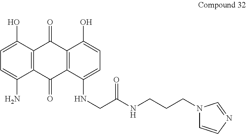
C1=C(O)C2=C(C(N)=C1)C(=O)C1=C(C2=O)C(O)=CC=C1NCC(=O)NCCCN1C=CN=C1
